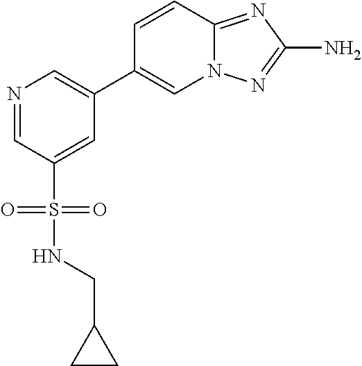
N1=CC(S(=O)(=O)NCC2CC2)=CC(C2=CN3C(=NC(N)=N3)C=C2)=C1
